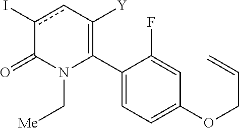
C1(C2=C([Y])cc(I)C(=O)N2C[Me])=CC=C(OCC=C)C=C1F
